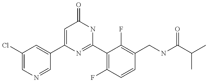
C1(C2=CC(Cl)=CN=C2)=CC(=O)NC(C2=C(F)C=CC(CNC(C(C)C)=O)=C2F)=N1
